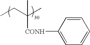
CCC(C)([CONH]C1=CC=CC=C1)C
